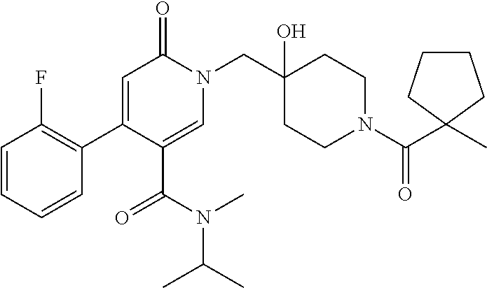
C1=CC=CC(C2=CC(=O)N(CC3(O)CCN(C(=O)C4(C)CCCC4)CC3)C=C2C(=O)N(C)C(C)C)=C1F
